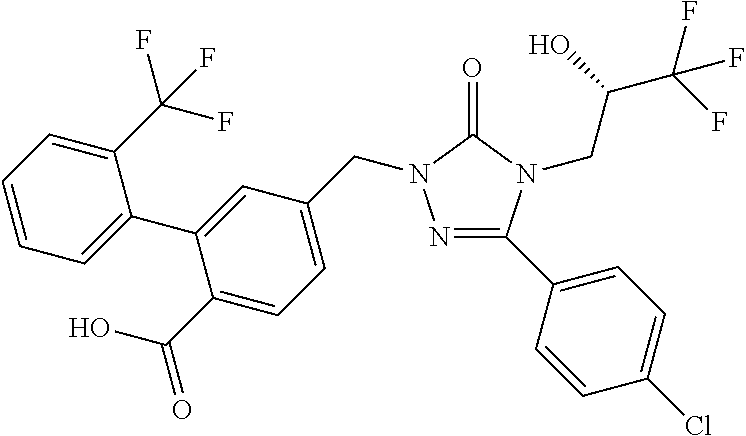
N1=C(C2=CC=C(Cl)C=C2)N(CC(C(F)(F)F)O)C(=O)N1CC1=CC=C(C(O)=O)C(C2=CC=CC=C2C(F)(F)F)=C1
